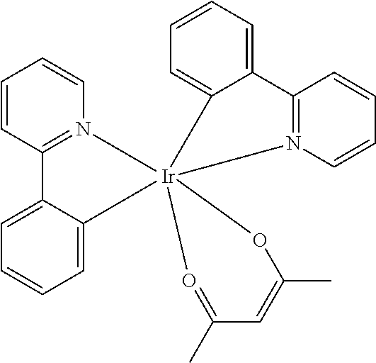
C1=CC2=N(C=C1)[Ir]13(C4=CC=CC=C24)(OC(C)=CC(C)=O1)N1=C(C2=CC=CC=C32)C=CC=C1
